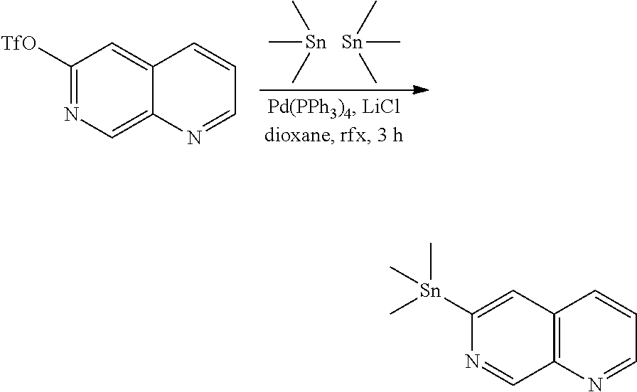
C[Sn](C)C.[Sn](C)(C)C.C1([TfO])=NC=C2C(=C1)C=CC=N2.C1([Sn](C)(C)C)=CC2=C(C=N1)N=CC=C2
